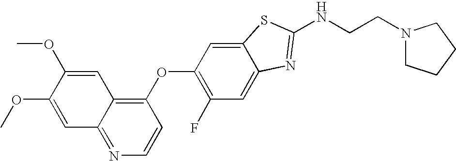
C1(OC2=C(F)C=C3C(=C2)SC(NCCN2CCCC2)=N3)=C2C(=NC=C1)C=C(OC)C(OC)=C2
